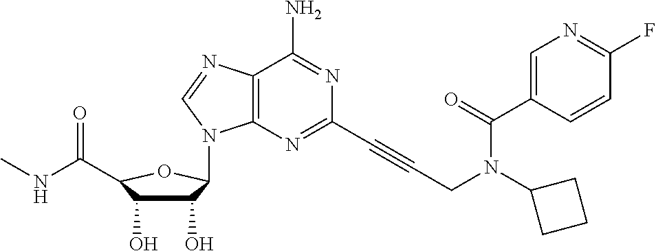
C12=C(N=C(C#CCN(C3CCC3)C(C3=CN=C(F)C=C3)=O)N=C1N)N(C1C(O)C(O)C(C(=O)NC)O1)C=N2
